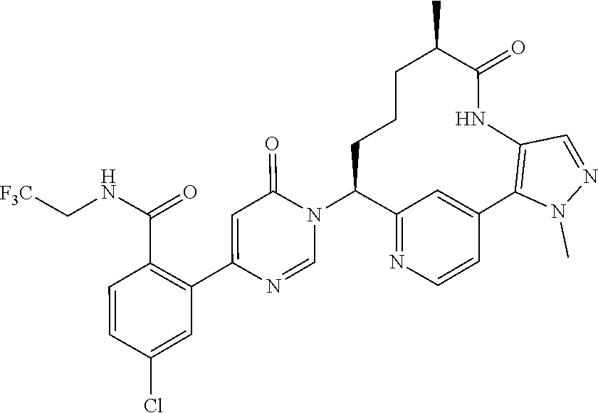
C1=NC(C2=C(C(=O)NC[F3C])C=CC(Cl)=C2)=CC(=O)N1C1C2=NC=CC(=C2)C2=C(C=NN2C)NC(=O)C(C)CCC1
